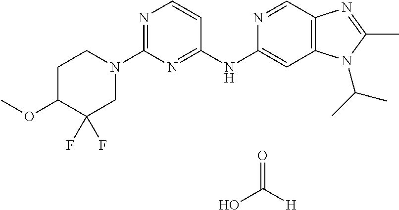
OC([H])=O.C1(N2CCC(OC)C(F)(F)C2)=NC=CC(NC2=CC3=C(C=N2)N=C(C)N3C(C)C)=N1
